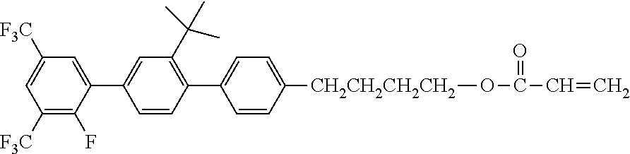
C1([F3C])=C(F)C(C2=CC(C(C)(C)C)=C(C3=CC=C([CH2CH2CH2CH2]OC(=O)C=C)C=C3)C=C2)=CC([F3C])=C1
